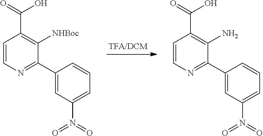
C1=CN=C(C2=CC(N(=O)=O)=CC=C2)C([NHBoc])=C1C(=O)O.C1=CN=C(C2=CC(N(=O)=O)=CC=C2)C(N)=C1C(=O)O
